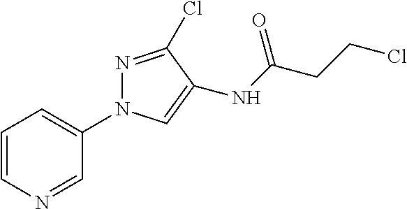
C1=CN=CC(N2N=C(Cl)C(NC(CCCl)=O)=C2)=C1
